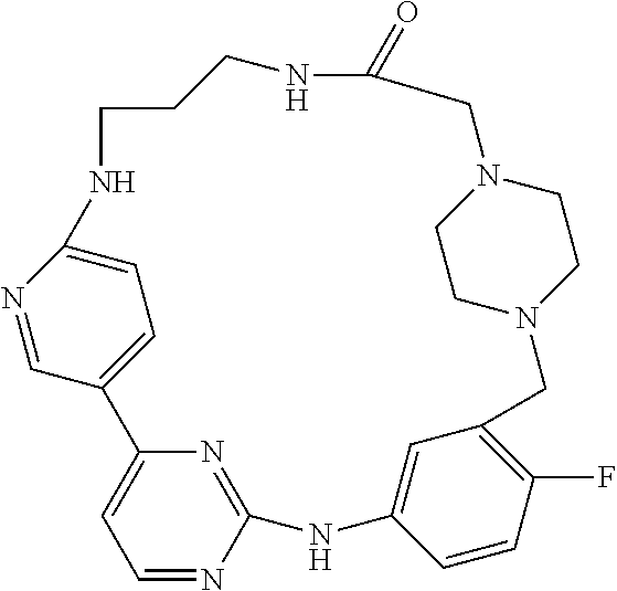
C1=NC2=NC(=C1)C1=CC=C(N=C1)NCCCNC(=O)CN1CCN(CC3=C(F)C=CC(=C3)N2)CC1
